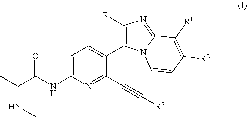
C1=C(NC(C(C)NC)=O)N=C(C#C[R3])C(C2=C([R4])N=C3N2C=CC([R2])=C3[R1])=C1
